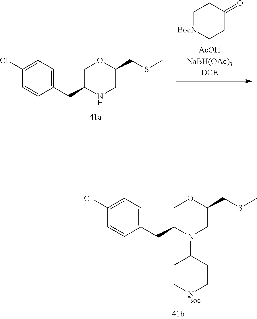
C1(CC2N(C3CC[NBoc]CC3)CC(CSC)OC2)=CC=C(Cl)C=C1.C1(CC2NCC(CSC)OC2)=CC=C(Cl)C=C1.C1[BocN]CCC(=O)C1
